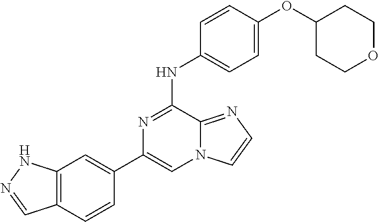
C1(C2=CC3=C(C=C2)C=NN3)=CN2C(=NC=C2)C(NC2=CC=C(OC3CCOCC3)C=C2)=N1
